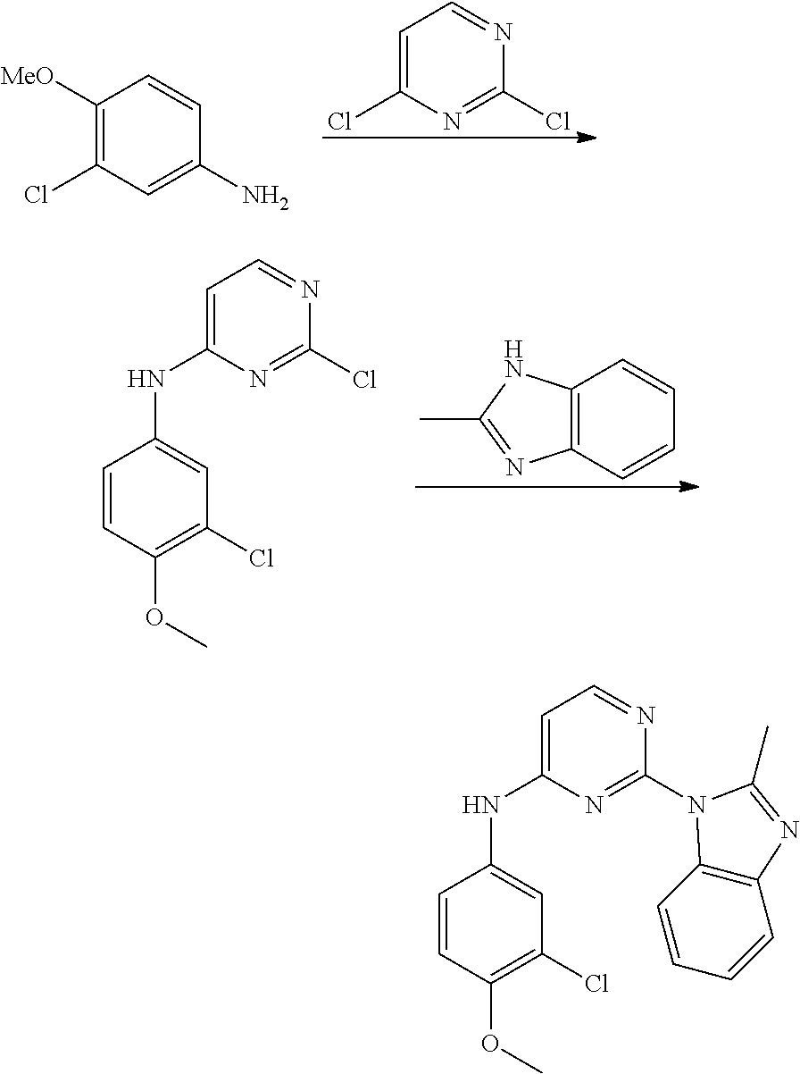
C1([MeO])=C(Cl)C=C(N)C=C1.C1=C(Cl)N=C(Cl)N=C1.C1=C(NC2=CC(Cl)=C(OC)C=C2)N=C(Cl)N=C1.C12=C(C=CC=C1)N=C(C)N2.C1=C(NC2=CC(Cl)=C(OC)C=C2)N=C(N2C3=C(C=CC=C3)N=C2C)N=C1
